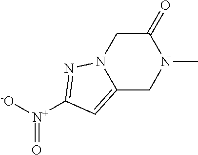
C12=CC([N+]([-O])=O)=NN1CC(=O)N(C)C2
